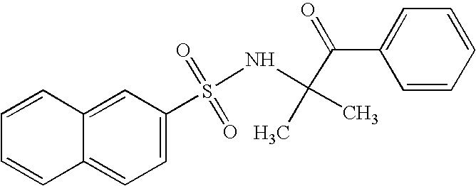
C1(C(C(NS(C2=CC=C3C=CC=CC3=C2)(=O)=O)(C)C)=O)=CC=CC=C1
